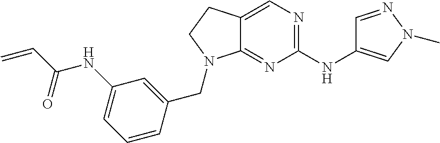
C12=NC(NC3=CN(C)N=C3)=NC=C1CCN2CC1=CC(NC(=O)C=C)=CC=C1
